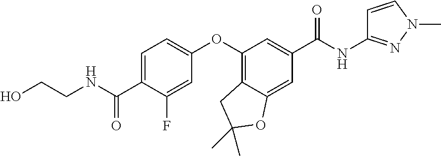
C1=C(C(=O)NCCO)C(F)=CC(OC2=C3C(=CC(C(=O)NC4=NN(C)C=C4)=C2)OC(C)(C)C3)=C1
